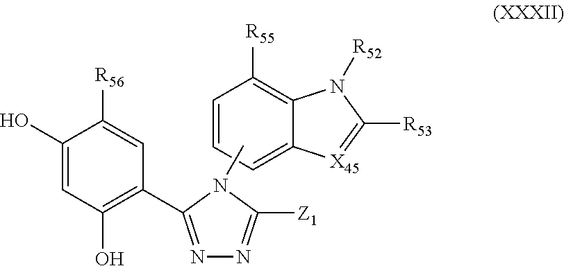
C1(O)=CC(O)=C(C2=NN=C([Z1])N2C)C=C1[R56].C1=CC=C2C(=C1[R55])N([R52])C([R53])=[X45]2
